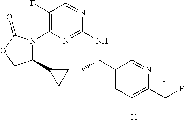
C1(C2CC2)N(C2=C(F)C=NC(NC(C3=CC(Cl)=C(C(F)(C)F)N=C3)C)=N2)C(=O)OC1
